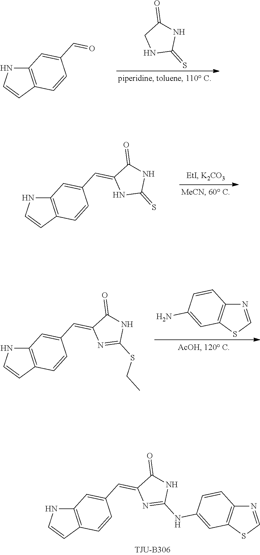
C1NC(=S)NC1=O.N1C=CC2=C1C=C(C=O)C=C2.N1C=CC2=C1C=C(C=C1NC(=S)NC1=O)C=C2.N1C=CC2=C1C=C(C=C1N=C(SCC)NC1=O)C=C2.NC1=CC2=C(C=C1)N=CS2.N1C=CC2=C1C=C(C=C1N=C(NC3=CC4=C(C=C3)N=CS4)NC1=O)C=C2
